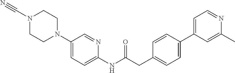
N1(C#N)CCN(C2=CC=C(NC(CC3=CC=C(C4=CC=NC(C)=C4)C=C3)=O)N=C2)CC1
